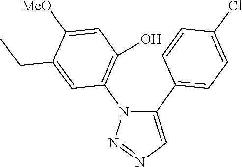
C1(C2=CC=C(Cl)C=C2)=CN=NN1C1=C(O)C=C([MeO])C(CC)=C1
